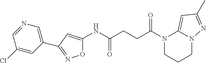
O1C(NC(CCC(N2CCCN3C2=CC(C)=N3)=O)=O)=CC(C2=CN=CC(Cl)=C2)=N1
